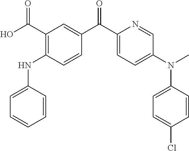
C1(C(O)=O)=C(NC2=CC=CC=C2)C=CC(C(C2=CC=C(N(C3=CC=C(Cl)C=C3)C)C=N2)=O)=C1
